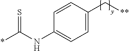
C1=C(C[**])C=CC(NC(*)=S)=C1
